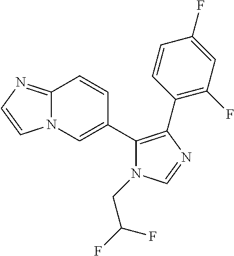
N12C(=NC=C1)C=CC(C1=C(C3=C(F)C=C(F)C=C3)N=CN1CC(F)F)=C2
